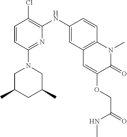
C1=CC(N2CC(C)CC(C)C2)=NC(NC2=CC3=C(C=C2)N(C)C(=O)C(OCC(=O)NC)=C3)=C1Cl
